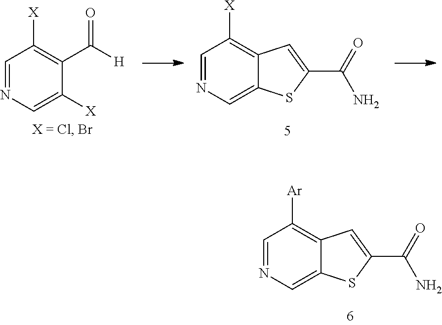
C1=NC=C2C(=C1[Ar])C=C(C(=O)N)S2.C1=NC=C([X])C(C([H])=O)=C1[X].C1=NC=C2C(=C1[X])C=C(C(=O)N)S2
